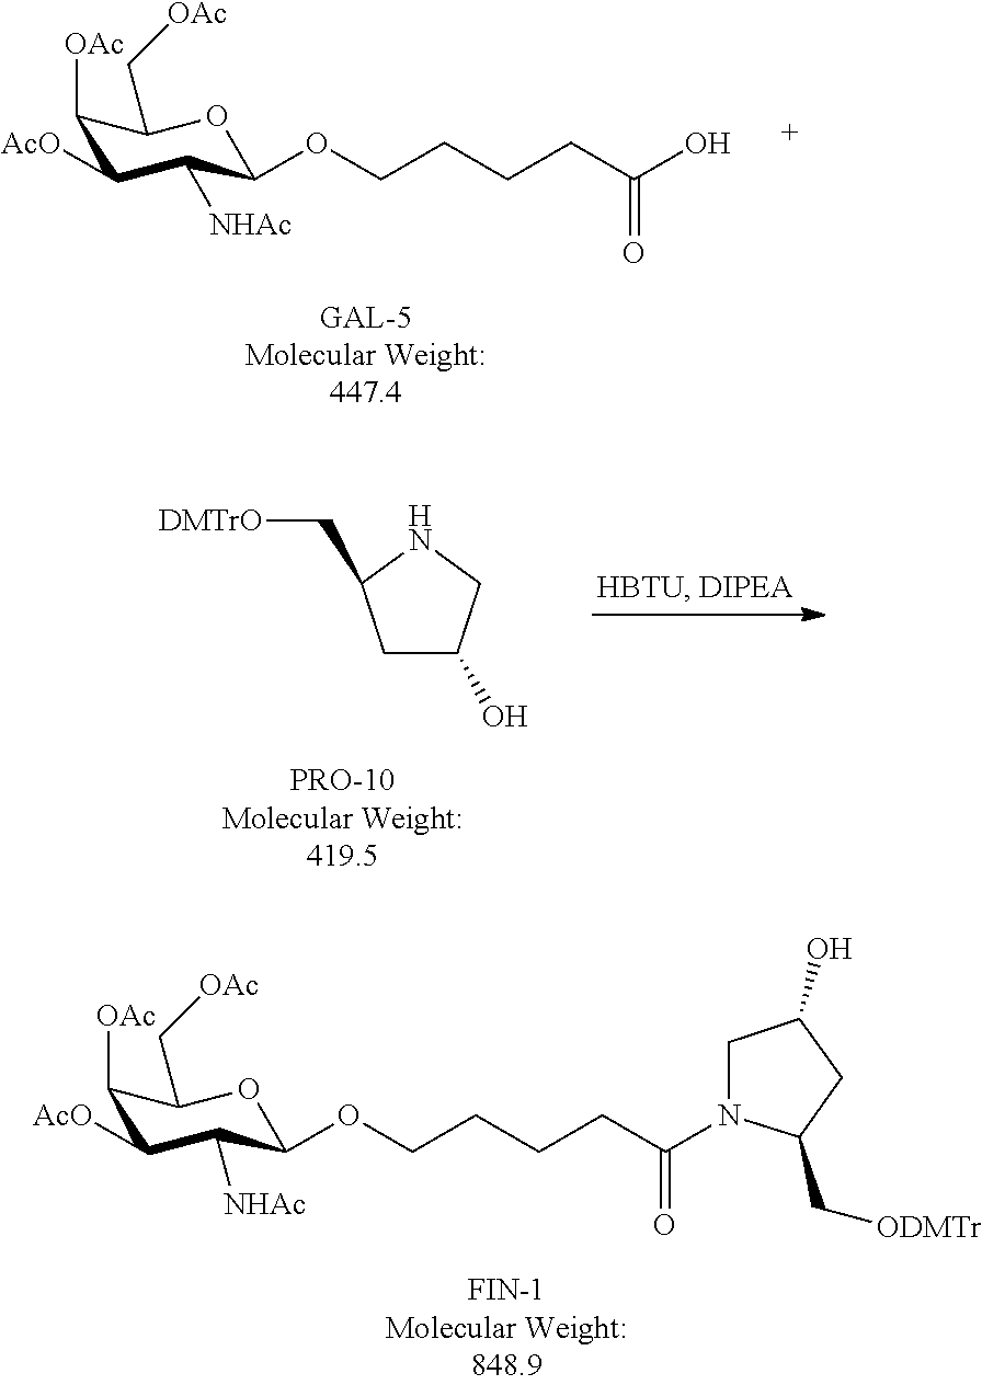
C(O)(CCCCOC1C([NHAc])C([AcO])C([OAc])C(C[OAc])O1)=O.C1C(O)CNC1C[DMTrO].C(N1CC(O)CC1C[ODMTr])(CCCCOC1C([NHAc])C([AcO])C([OAc])C(C[OAc])O1)=O
